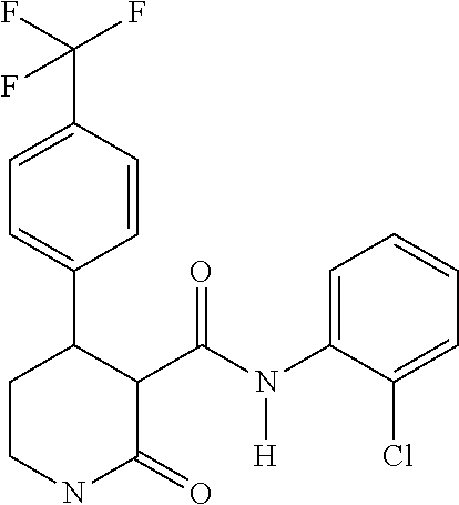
C1=C(C(F)(F)F)C=CC(C2CCNC(=O)C2C(N(C2=CC=CC=C2Cl)[H])=O)=C1
